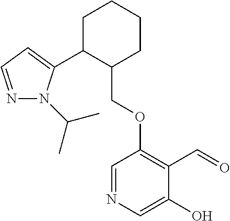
C1C(C2=CC=NN2C(C)C)C(COC2=C(C=O)C(O)=CN=C2)CCC1
